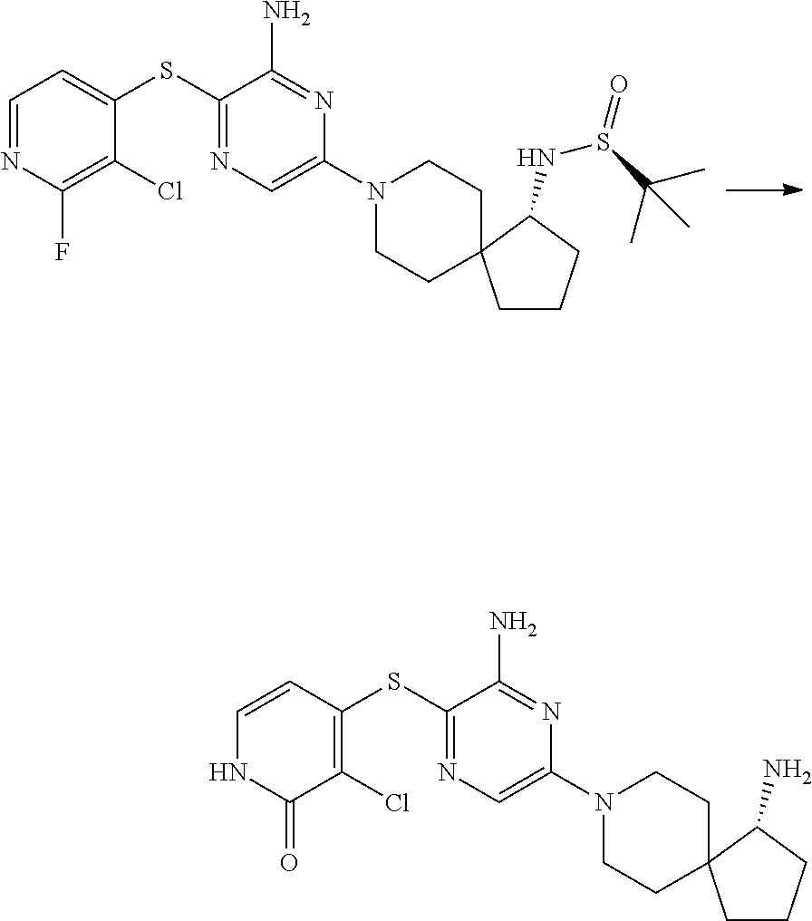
N1(C2=CN=C(SC3=CC=NC(F)=C3Cl)C(N)=N2)CCC2(CC1)CCCC2NS(=O)C(C)(C)C.N1(C2=CN=C(SC3=C(Cl)C(=O)NC=C3)C(N)=N2)CCC2(CC1)CCCC2N
